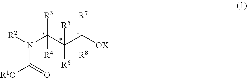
[R2]N(C(C(C([OX])([R7])[R8])([R5])[R6])([R3])[R4])C(=O)[R1O]
